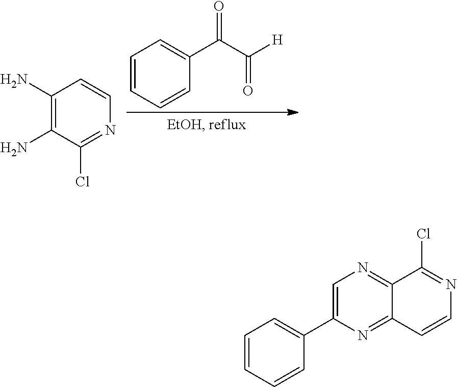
C1(N)=C(N)C(Cl)=NC=C1.C1=CC=CC(C(=O)C(=O)[H])=C1.C1=C(C2=CC=CC=C2)N=C2C(=N1)C(Cl)=NC=C2
